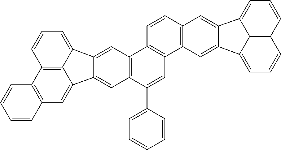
C12=C(C=C3C4=C1C=CC=C4C1=CC4=C(C(C5=CC=CC=C5)=CC5=C4C=CC4=C5C=C5C(=C4)C4=CC=CC6=C4C5=CC=C6)C=C31)C=CC=C2
